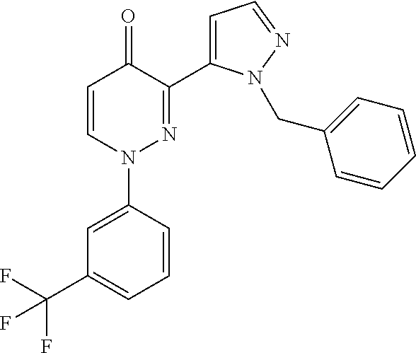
C1=CN(C2=CC(C(F)(F)F)=CC=C2)N=C(C2=CC=NN2CC2=CC=CC=C2)C1=O
